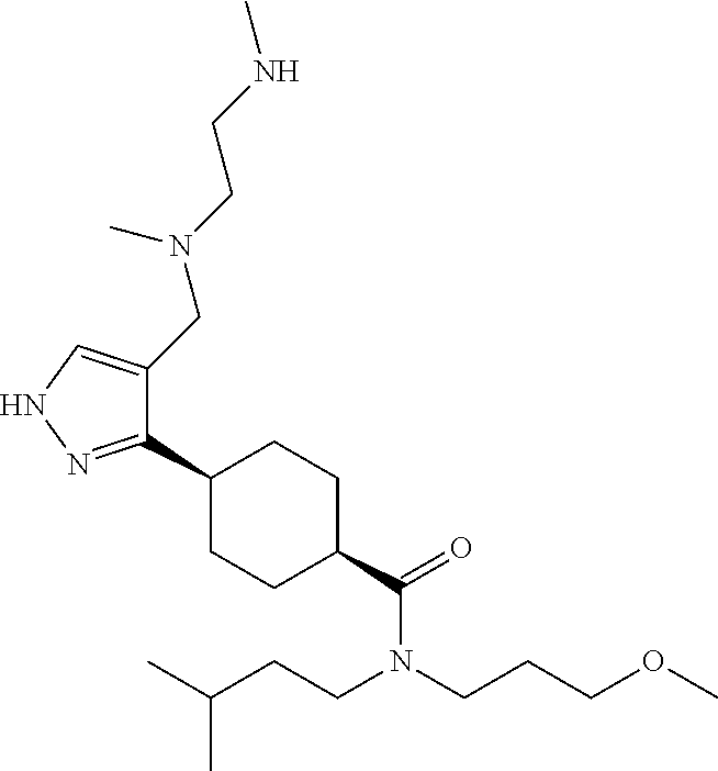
C1(C2CCC(C(=O)N(CCC(C)C)CCCOC)CC2)=NNC=C1CN(C)CCNC
